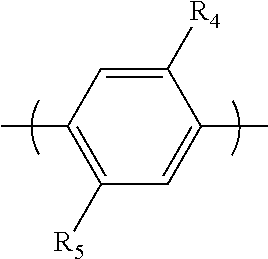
CC1=C([R5])C=C(C)C([R4])=C1
